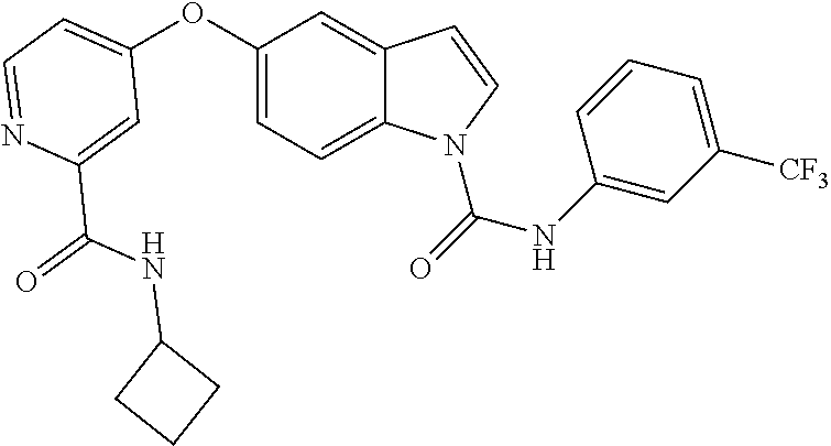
C1=C(C(=O)NC2CCC2)N=CC=C1OC1=CC=C2C(=C1)C=CN2C(=O)NC1=CC([CF3])=CC=C1
